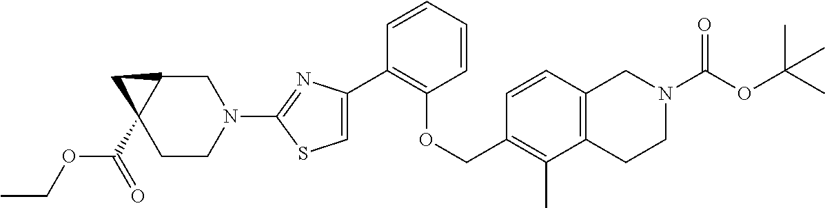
C1(C2=C(OCC3=C(C)C4=C(C=C3)CN(C(=O)OC(C)(C)C)CC4)C=CC=C2)=CSC(N2CC3C(C(=O)OCC)(CC2)C3)=N1
